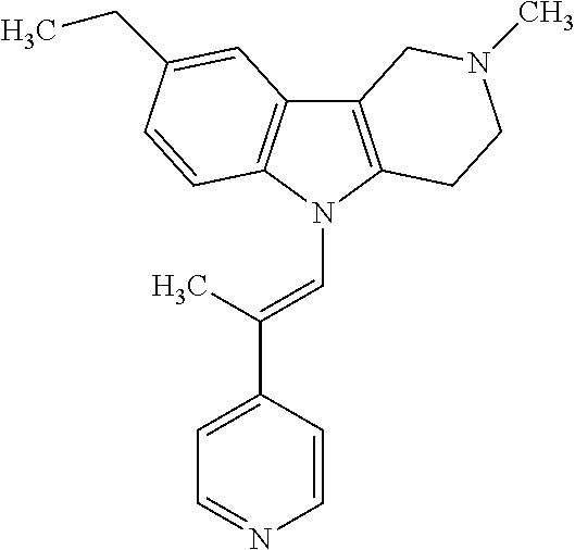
C12=C(N(C=C(C3=CC=NC=C3)C)C3=C1C=C(CC)C=C3)CCN(C)C2
